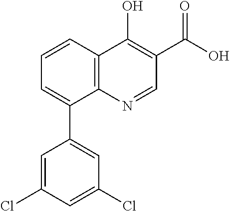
C12=C(C=CC=C1C1=CC(Cl)=CC(Cl)=C1)C(O)=C(C(O)=O)C=N2
